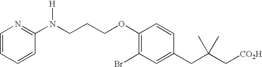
C1=C(CC(C[CO2H])(C)C)C=CC(OCCCN(C2=NC=CC=C2)[H])=C1Br
